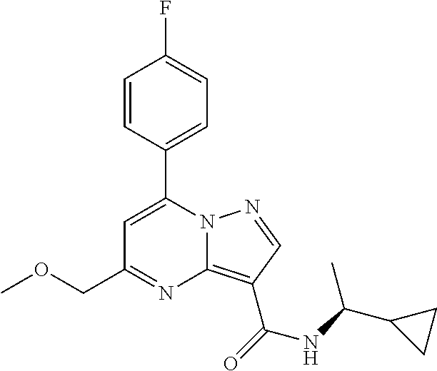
C1=C(C2=CC=C(F)C=C2)N2C(=C(C(=O)NC(C3CC3)C)C=N2)N=C1COC
